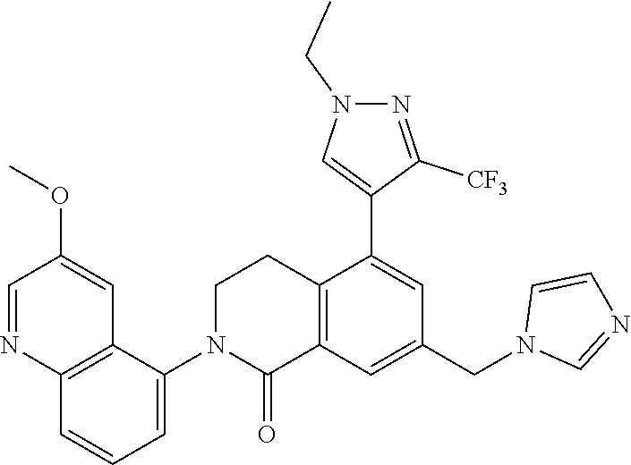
C12=C(C(N3C(=O)C4=C(CC3)C(C3=CN(CC)N=C3[CF3])=CC(CN3C=NC=C3)=C4)=CC=C1)C=C(OC)C=N2
